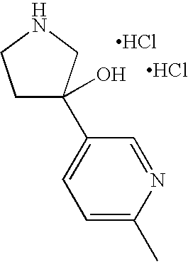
C1(C2(O)CCNC2)=CC=C(C)N=C1.Cl.Cl
